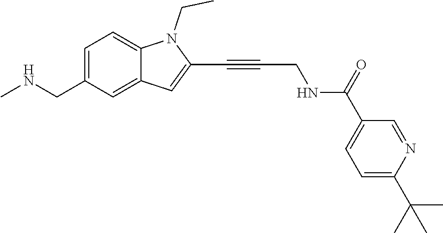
C1=C2C(=CC=C1CNC)N(CC)C(C#CCNC(=O)C1=CC=C(C(C)(C)C)N=C1)=C2
